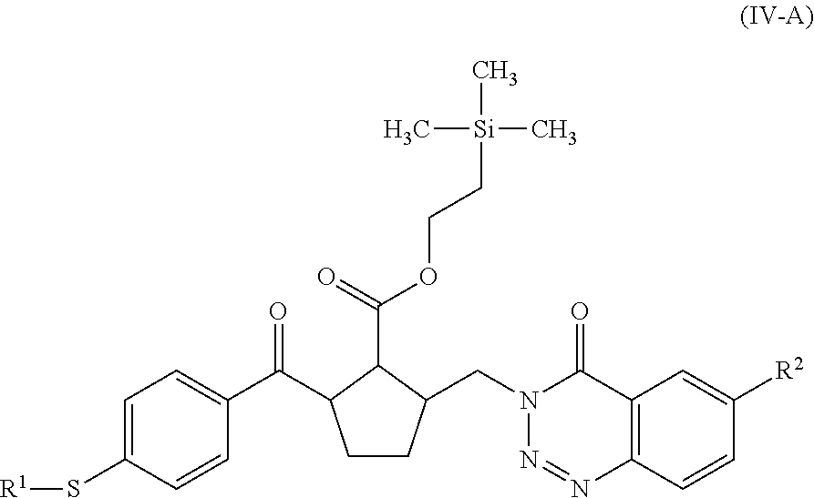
S(C1=CC=C(C(=O)C2CCC(CN3N=NC4=C(C3=O)C=C([R2])C=C4)C2C(=O)OCC[Si](C)(C)C)C=C1)[R1]
